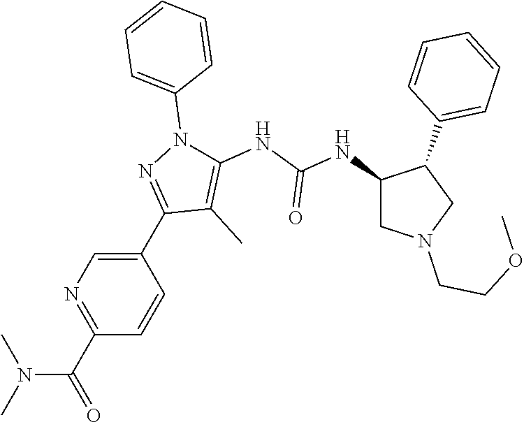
C1(C(=O)N(C)C)=NC=C(C2=NN(C3=CC=CC=C3)C(NC(NC3CN(CCOC)CC3C3=CC=CC=C3)=O)=C2C)C=C1
